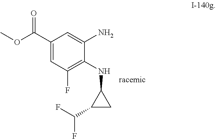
O(C)C(C1=CC(F)=C(NC2C(C(F)F)C2)C(N)=C1)=O
